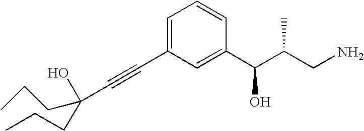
C(C#CC1=CC=CC(C(C(CN)C)O)=C1)(O)(CCC)CCC
